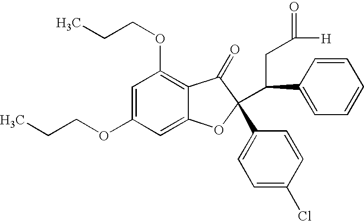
C1=C(OCCC)C=C2C(=C1OCCC)C(=O)C(C1=CC=C(Cl)C=C1)(C(C1=CC=CC=C1)CC(=O)[H])O2
